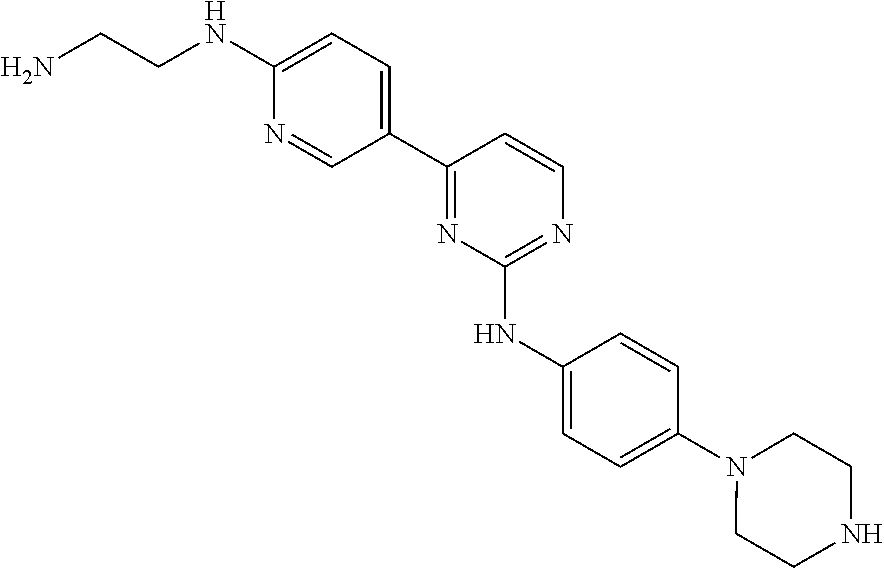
C1=C(NCCN)N=CC(C2=NC(NC3=CC=C(N4CCNCC4)C=C3)=NC=C2)=C1
